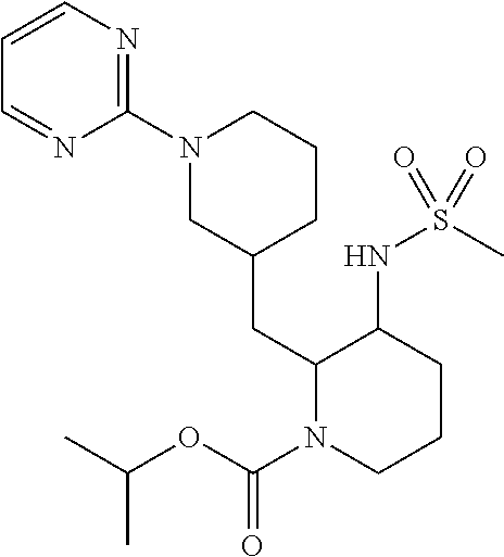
N1(C2=NC=CC=N2)CC(CC2N(C(OC(C)C)=O)CCCC2NS(C)(=O)=O)CCC1
